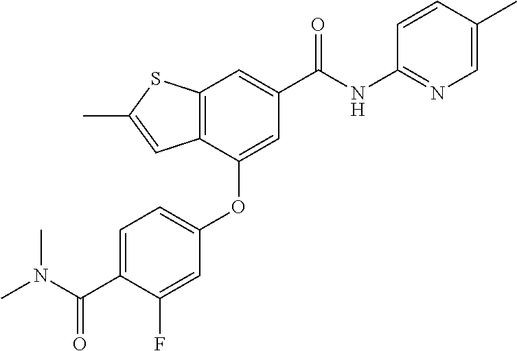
C12=C(C(OC3=CC=C(C(N(C)C)=O)C(F)=C3)=CC(C(NC3=NC=C(C)C=C3)=O)=C1)C=C(C)S2
